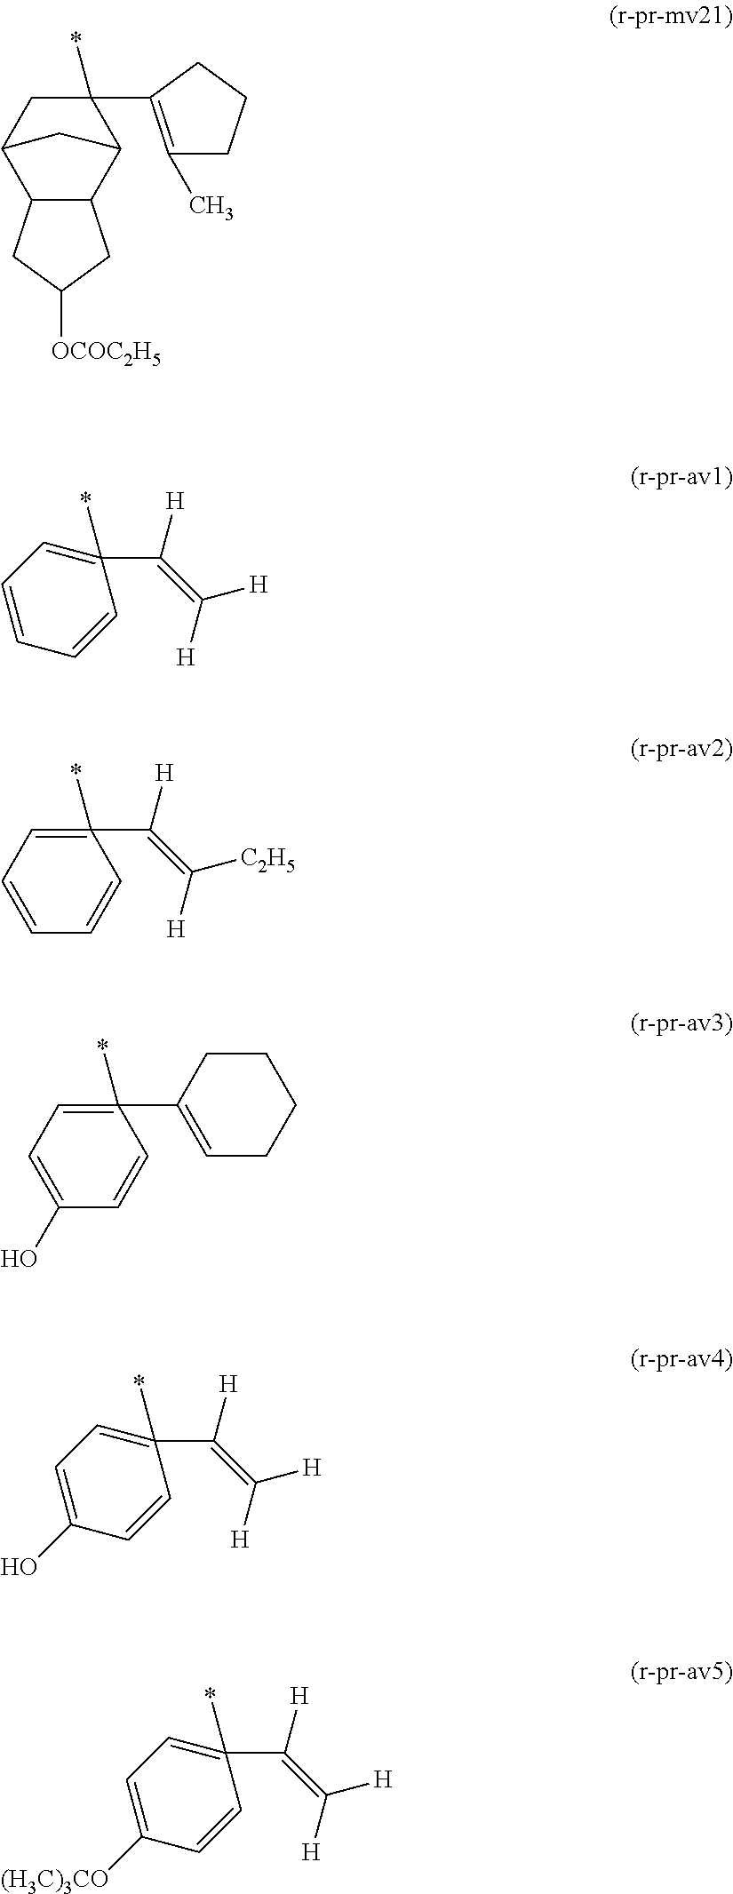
C12C(CC([OCOC2H5])C1)C1CC(*)(C3=C(C)CCC3)C2C1.C1(C(=C([H])[H])[H])(*)=CC=CC=C1.C1(C(=C([C2H5])[H])[H])(*)=CC=CC=C1.C1(C2=CCCCC2)(*)=CC=C(O)C=C1.C1(C(=C([H])[H])[H])(*)=CC=C(O)C=C1.C1(C(=C([H])[H])[H])(*)=CC=C([(H3C)3CO])C=C1
